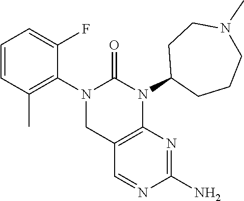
C1=CC(C)=C(N2CC3=C(N(C4CCCN(C)CC4)C2=O)N=C(N)N=C3)C(F)=C1
